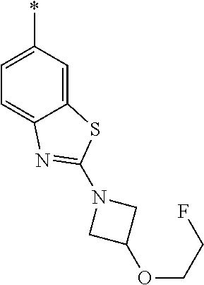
C12=CC(*)=CC=C1N=C(N1CC(OCCF)C1)S2
